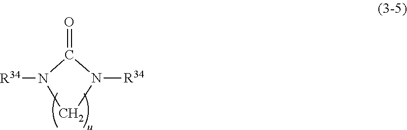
C1N([R34])C(=O)N1[R34]
